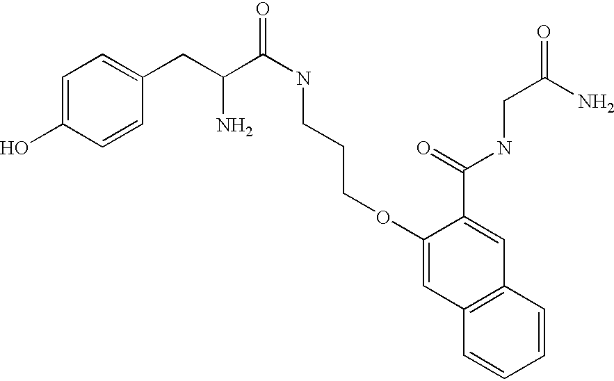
C1=C(O)C=CC(CC(C(=O)NCCCOC2=CC3=C(C=C2C(=O)NCC(=O)N)C=CC=C3)N)=C1
